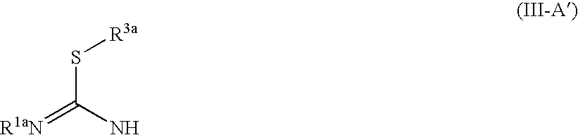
S(C(=[R1aN])N)[R3a]
